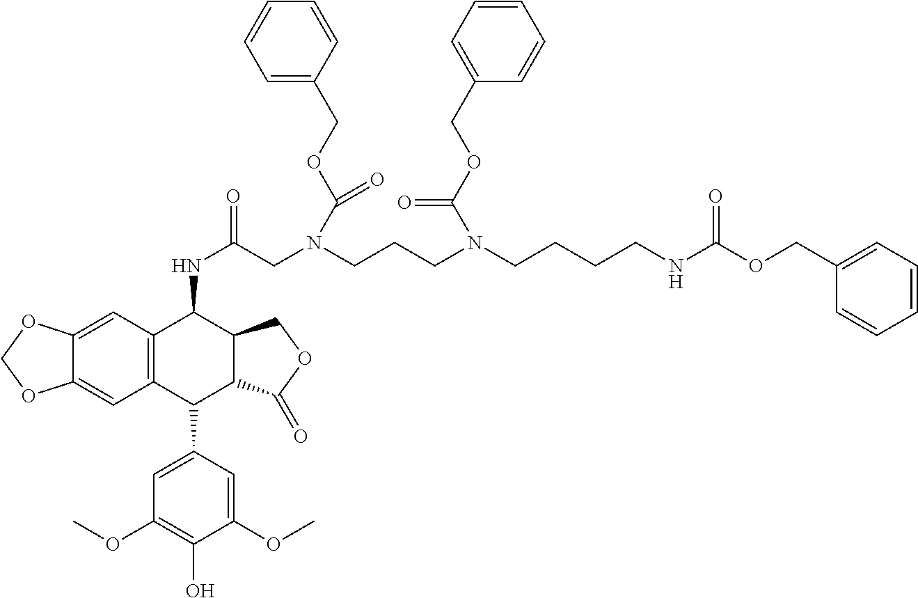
C1=CC=C(COC(N(CCCN(CC(NC2C3=C(C(C4=CC(OC)=C(O)C(OC)=C4)C4C2COC4=O)C=C2C(=C3)OCO2)=O)C(OCC2=CC=CC=C2)=O)CCCCNC(OCC2=CC=CC=C2)=O)=O)C=C1
